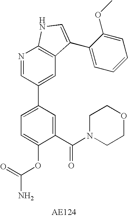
C1(C(N2CCOCC2)=O)=CC(C2=CC3=C(N=C2)NC=C3C2=CC=CC=C2OC)=CC=C1OC(N)=O
